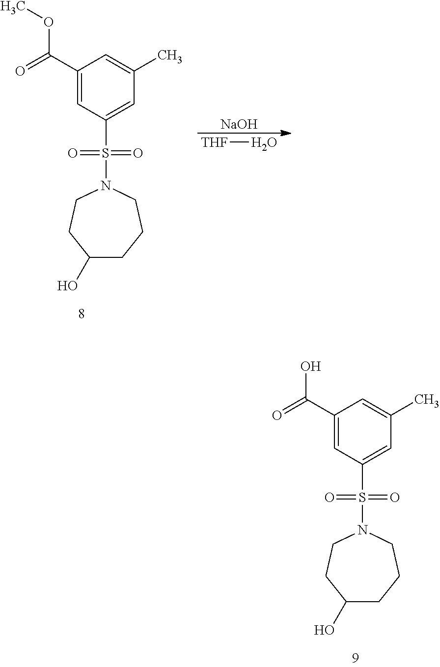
C1=C(S(N2CCC(O)CCC2)(=O)=O)C=C(C(OC)=O)C=C1C.[NaOH].[THF]O.C1=C(S(N2CCC(O)CCC2)(=O)=O)C=C(C(O)=O)C=C1C
